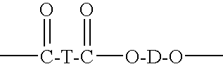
C[C-T-C]([O-D-O]C)(=O)=O
